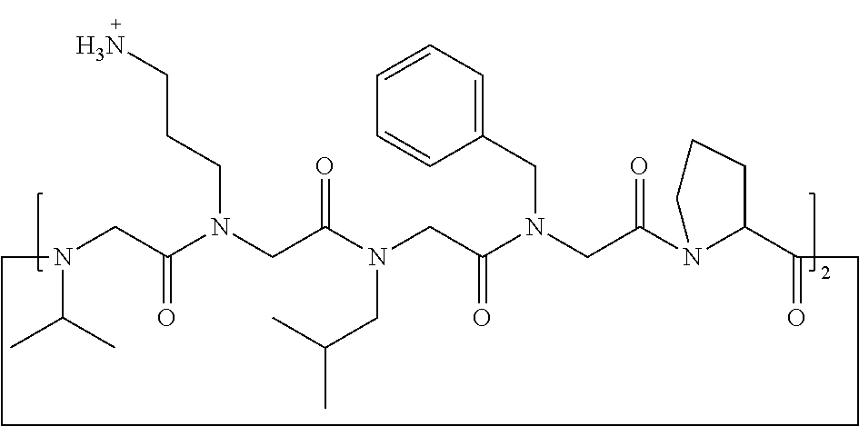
C1N(C(C)C)CC(=O)N(CCCN)CC(=O)N(CC(C)C)CC(=O)N(CC2=CC=CC=C2)CC(=O)N2C(C(=O)CCC1)CCC2
